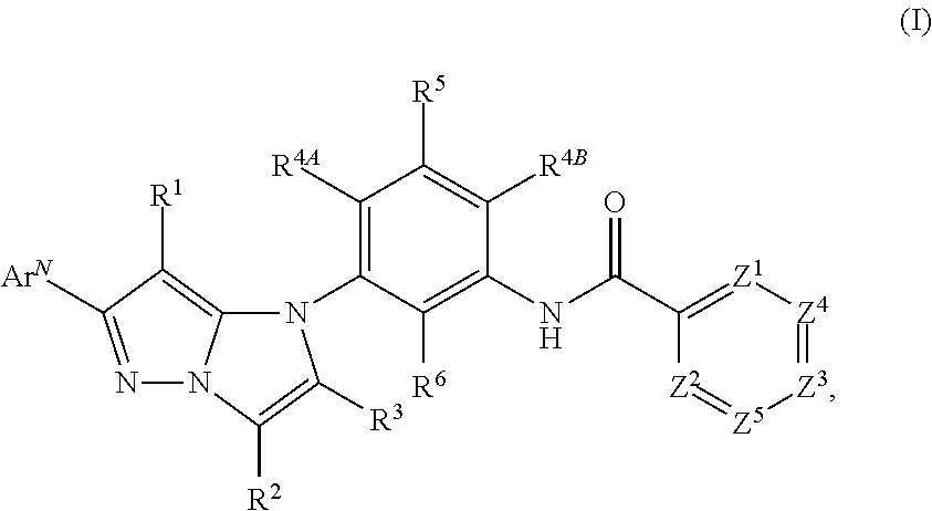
C1([R4A])=C(N2C3=C([R1])C([ArN])=NN3C([R2])=C2[R3])C([R6])=C(NC(C2=[Z1][Z4]=[Z3][Z5]=[Z2]2)=O)C([R4B])=C1[R5]
